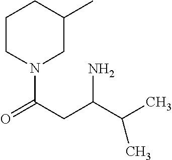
C(C(CC(=O)N1CC(C)CCC1)N)(C)C
